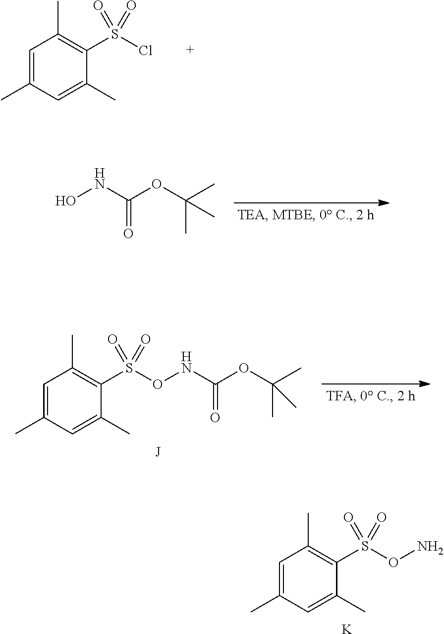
C1=C(C)C=C(C)C(S(ON)(=O)=O)=C1C.[K].C1=C(C)C=C(C)C(S(Cl)(=O)=O)=C1C.ONC(OC(C)(C)C)=O.C1=C(C)C=C(C)C(S(ONC(OC(C)(C)C)=O)(=O)=O)=C1C
